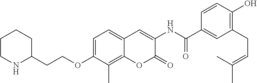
C1(C(NC2=CC3=CC=C(OCCC4CCCCN4)C(C)=C3OC2=O)=O)=CC(CC=C(C)C)=C(O)C=C1
